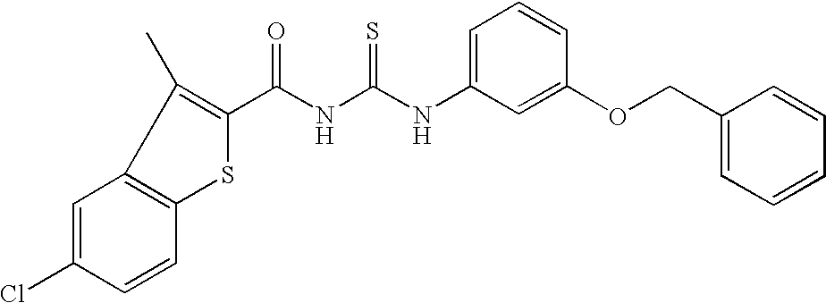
C(NC(NC1=CC=CC(OCC2=CC=CC=C2)=C1)=S)(=O)C1=C(C)C2=C(S1)C=CC(Cl)=C2
